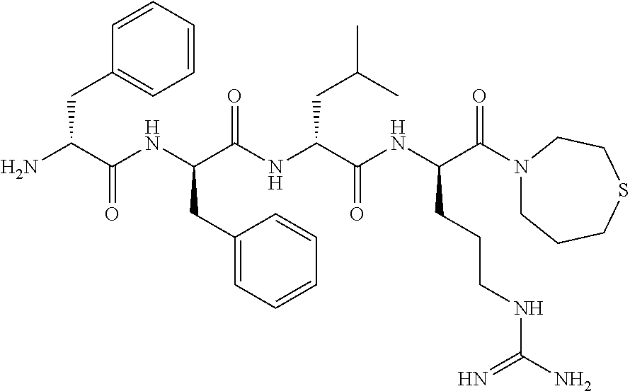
NC(C(NC(C(NC(C(NC(C(=O)N1CCCSCC1)CCCNC(N)=N)=O)CC(C)C)=O)CC1=CC=CC=C1)=O)CC1=CC=CC=C1
